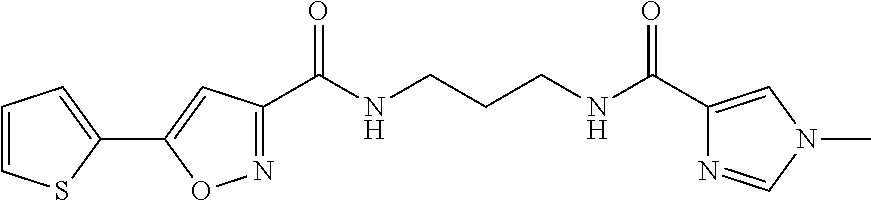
N1=C(C(NCCCNC(=O)C2=CN(C)C=N2)=O)C=C(C2=CC=CS2)O1
